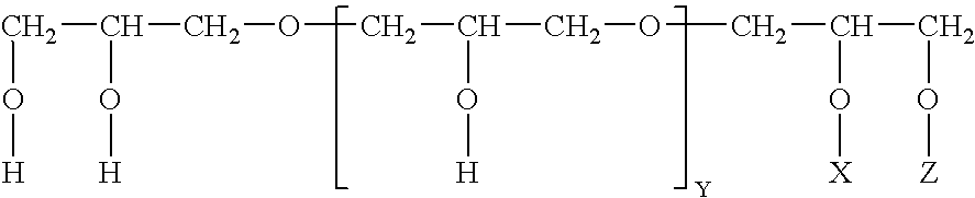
C(C(O[H])COCC(O[H])COCC(CO[Z])O[X])O[H]
